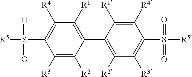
[R5]S(C1=C([R4])C([R1])=C(C2=C([R2])C([R3])=C(S([R5])(=O)=O)C([R4])=C2[R1])C([R2])=C1[R3])(=O)=O
